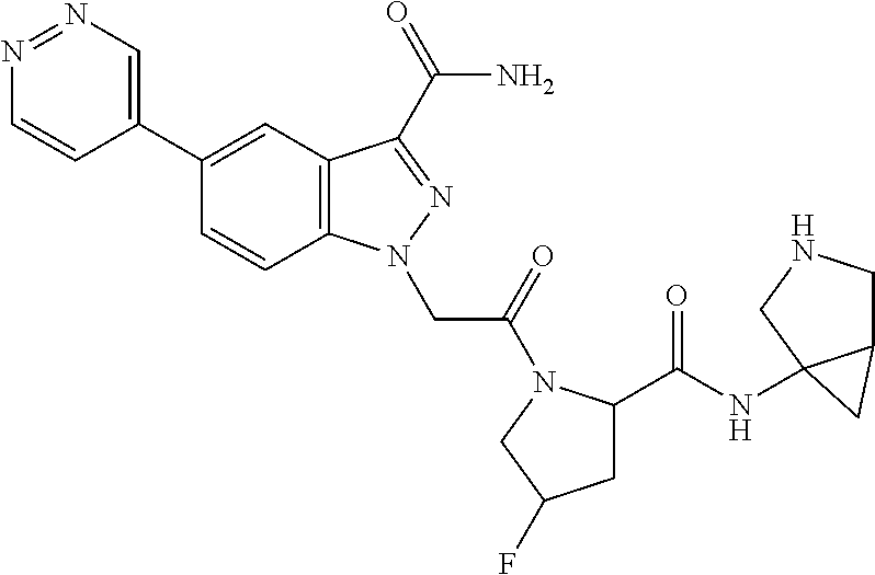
N1=NC=C(C2=CC3=C(C=C2)N(CC(=O)N2C(C(NC45C(CNC4)C5)=O)CC(F)C2)N=C3C(N)=O)C=C1
